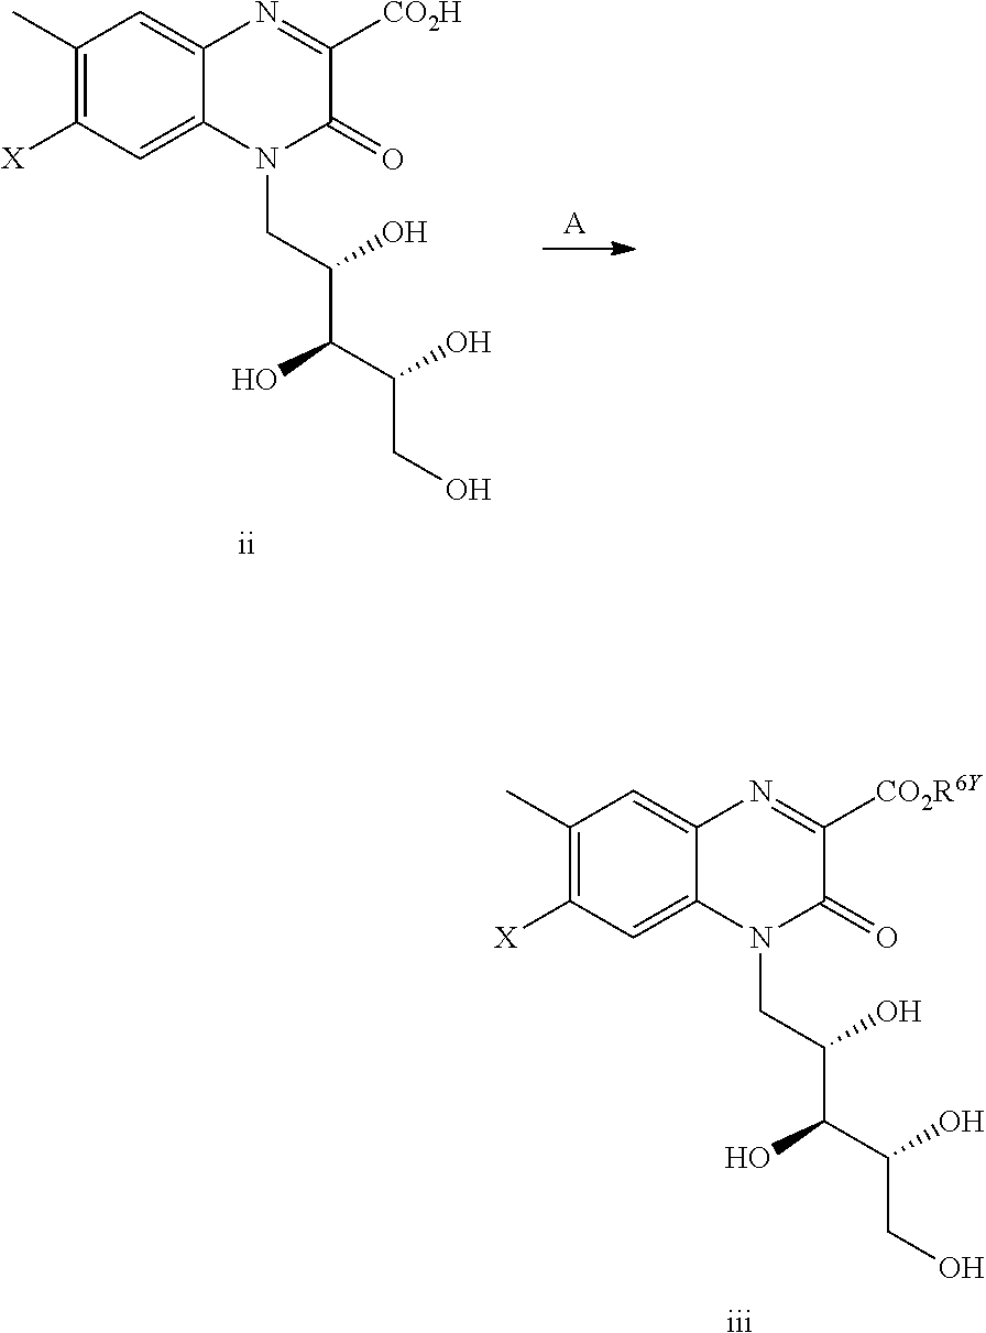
C1(C)=C([X])C=C2C(=C1)N=C([CO2R6Y])C(=O)N2CC(C(C(O)CO)O)O.[iii].[A].C1(C)=C([X])C=C2C(=C1)N=C([CO2H])C(=O)N2CC(C(C(O)CO)O)O.[ii]
